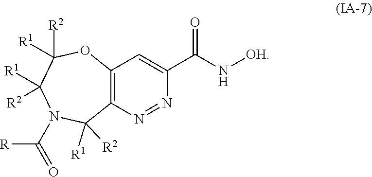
N1(C([R])=O)C([R1])([R2])C2=C(OC([R2])([R1])C1([R2])[R1])C=C(C(=O)N[OH])N=N2
